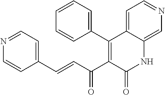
N1=CC=C(C=CC(C2=C(C3=CC=CC=C3)C3=CC=NC=C3NC2=O)=O)C=C1
